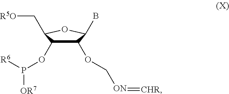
C1(OC[ON]=[CHR])C(OP([R6])[OR7])C(C[R5O])OC1B
